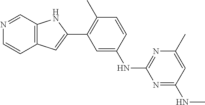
C12=C(C=NC=C1)NC(C1=C(C)C=CC(NC3=NC(C)=CC(NC)=N3)=C1)=C2
